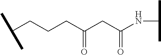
C(CCCC(CC(NC(C)C)=O)=O)(C)C
